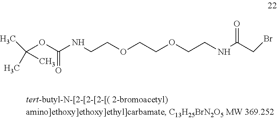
C(OC(NCCOCCOCCNC(CBr)=O)=O)(C)(C)C
